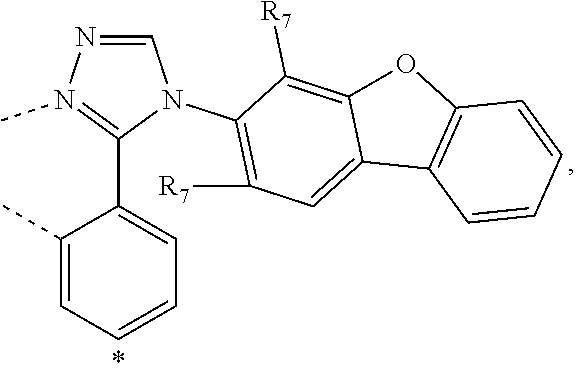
C1=NN(C)=C(C2=CC=CC=C2C)N1C1=C([R7])C=C2C(=C1[R7])OC1=C2C=CC=C1
